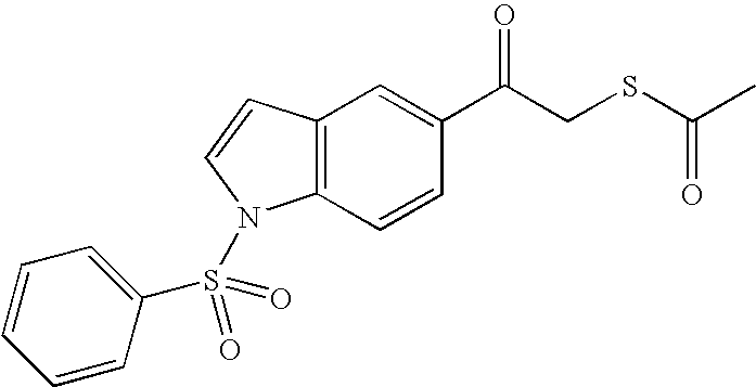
C12=C(C=CC(C(CSC(C)=O)=O)=C1)N(S(C1=CC=CC=C1)(=O)=O)C=C2
